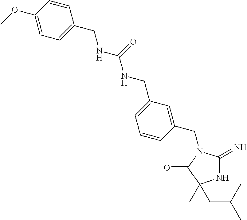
N1C(=N)N(CC2=CC(CNC(NCC3=CC=C(OC)C=C3)=O)=CC=C2)C(=O)C1(C)CC(C)C
